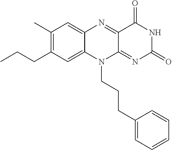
C1(C)=C(CCC)C=C2C(=C1)N=C1C(=NC(=O)NC1=O)N2CCCC1=CC=CC=C1
